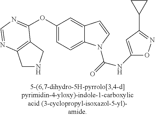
O(C1=CC=C2C(=C1)C=CN2C(=O)NC1=CC(C2CC2)=NO1)C1=NC=NC2=C1CNC2
